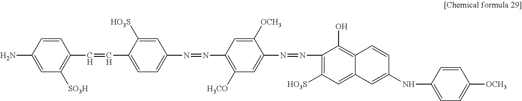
C1=CC(N)=CC([SO3H])=C1C=CC1=CC=C(N=NC2=C([H3CO])C=C(N=NC3=C([HO3S])C=C4C(=C3O)C=CC(NC3=CC=C([OCH3])C=C3)=C4)C([OCH3])=C2)C=C1[HO3S]
